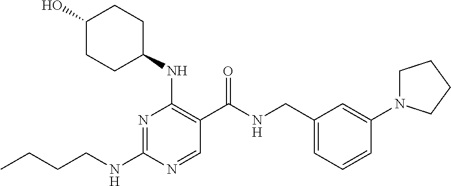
CCCCNC1=NC(NC2CCC(O)CC2)=C(C(NCC2=CC=CC(N3CCCC3)=C2)=O)C=N1
